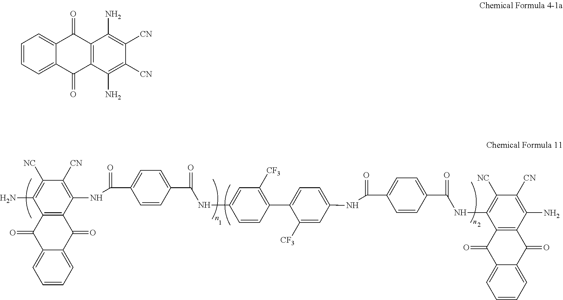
C12=C(C(NC(C3=CC=C(C(=O)NC4=CC([CF3])=C(C5=CC=C(NC(C6=CC=C(C(=O)NC7=C([NC])C([CN])=C(N)C8=C7C(=O)C7=CC=CC=C7C8=O)C=C6)=O)C=C5[CF3])C=C4)C=C3)=O)=C([CN])C([NC])=C1N)C(=O)C1=CC=CC=C1C2=O.C1=CC=C2C(=C1)C(=O)C1=C(C2=O)C(N)=C([CN])C([CN])=C1N
